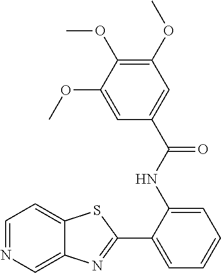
C1=NC=C2C(=C1)SC(C1=CC=CC=C1NC(C1=CC(OC)=C(OC)C(OC)=C1)=O)=N2
